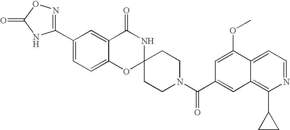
C1(C2=NOC(=O)N2)=CC=C2C(=C1)C(=O)NC1(O2)CCN(C(=O)C2=CC3=C(C4CC4)N=CC=C3C(OC)=C2)CC1
